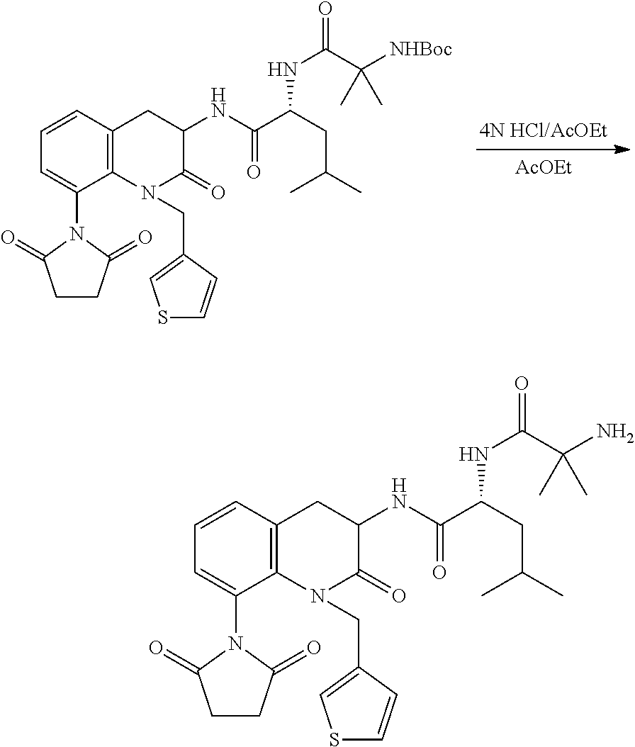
C12=C(C=CC=C1N1C(=O)CCC1=O)CC(NC(C(CC(C)C)NC(=O)C(N)(C)C)=O)C(=O)N2CC1=CSC=C1.C12=C(C=CC=C1N1C(=O)CCC1=O)CC(NC(C(CC(C)C)NC(=O)C([NHBoc])(C)C)=O)C(=O)N2CC1=CSC=C1.[AcOEt]
